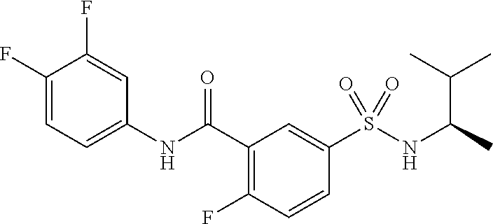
C1(C(NC2=CC=C(F)C(F)=C2)=O)=C(F)C=CC(S(NC(C(C)C)C)(=O)=O)=C1
